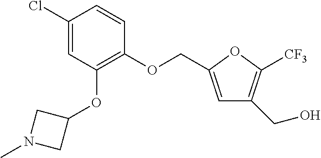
C1(Cl)=CC(OC2CN(C)C2)=C(OCC2=CC(CO)=C([CF3])O2)C=C1
